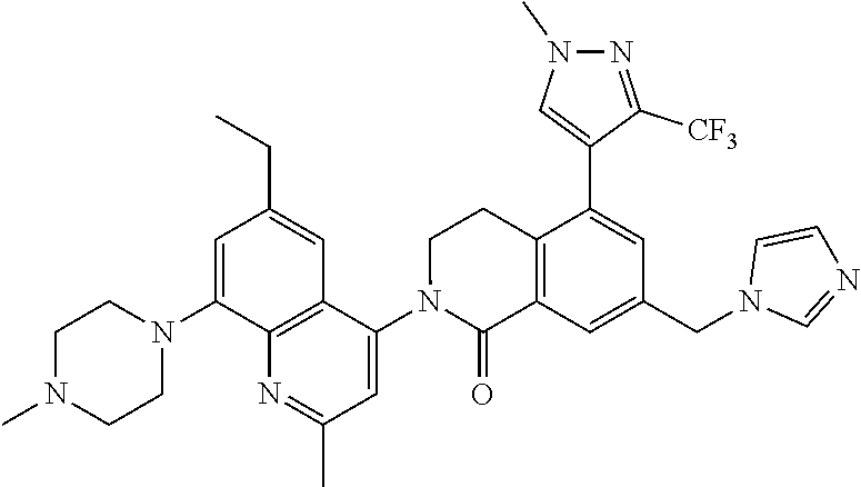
N1=C(C)C=C(N2C(=O)C3=C(CC2)C(C2=CN(C)N=C2[CF3])=CC(CN2C=NC=C2)=C3)C2=C1C(N1CCN(C)CC1)=CC(CC)=C2
